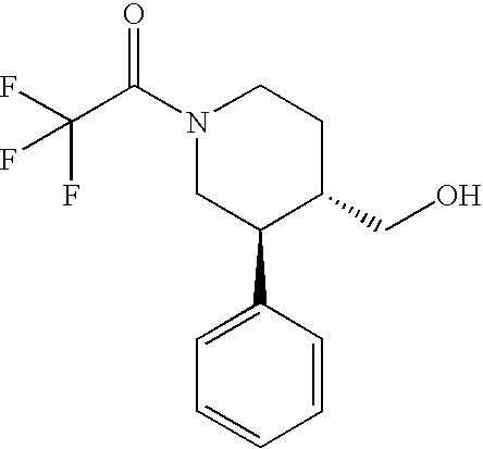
C(F)(C(N1CC(C2=CC=CC=C2)C(CO)CC1)=O)(F)F
